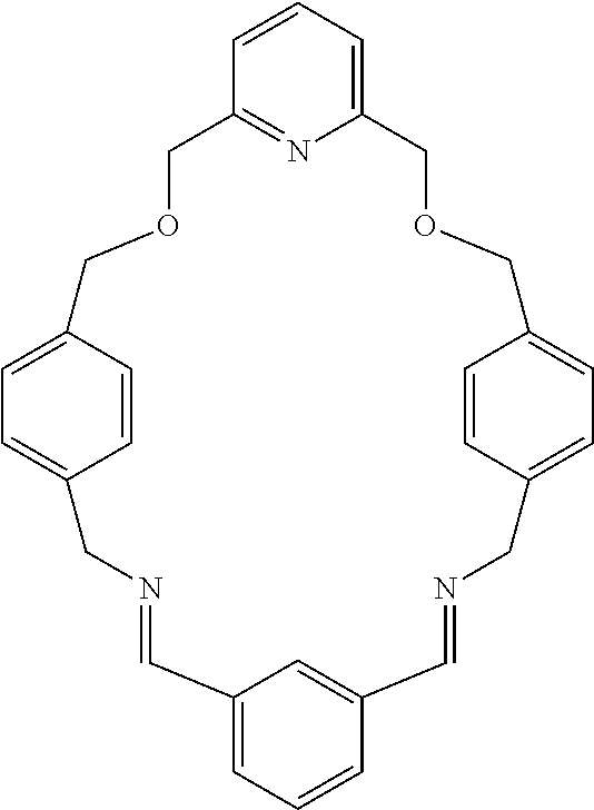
C1=CC2=CC=C1CN=CC1=CC=CC(=C1)C=NCC1=CC=C(COCC3=CC=CC(=N3)COC2)C=C1
